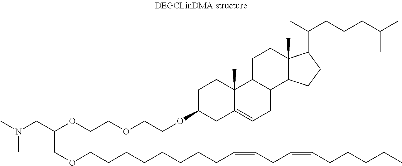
CN(CC(OCCOCCOC1CC2=CCC3C(C2(C)CC1)CCC1(C)C3CCC1C(C)CCCC(C)C)COCCCCCCCCC=CCC=CCCCCC)C
